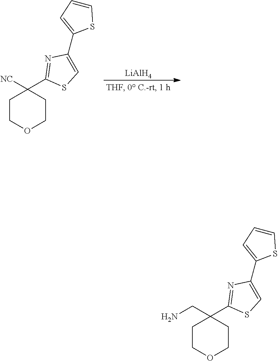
[LiAlH4].C1COCCC1([NC])C1=NC(C2=CC=CS2)=CS1.C1COCCC1(CN)C1=NC(C2=CC=CS2)=CS1
